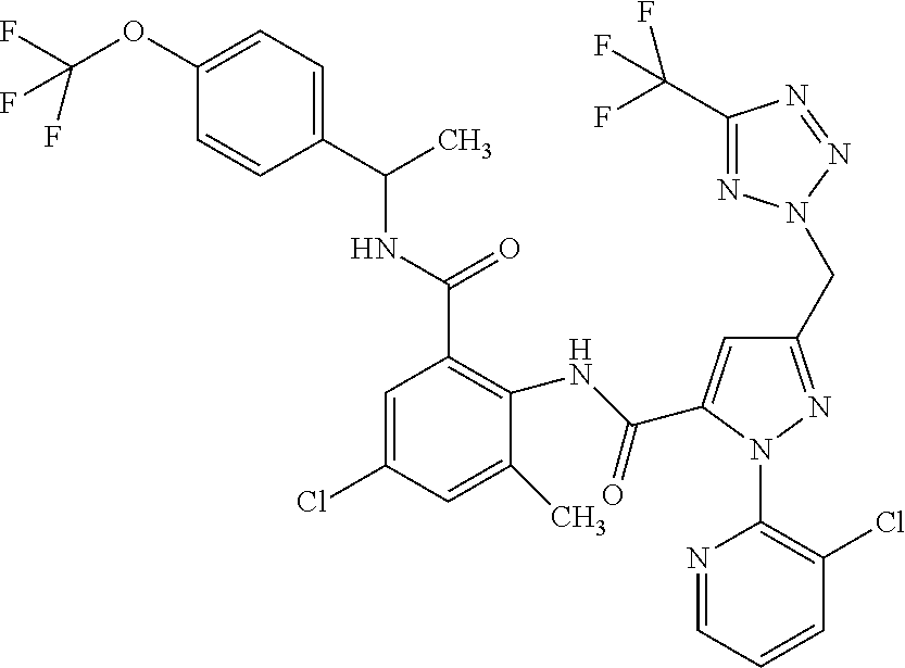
C1(OC(F)(F)F)=CC=C(C(NC(C2=C(NC(=O)C3=CC(CN4N=C(C(F)(F)F)N=N4)=NN3C3=C(Cl)C=CC=N3)C(C)=CC(Cl)=C2)=O)C)C=C1
